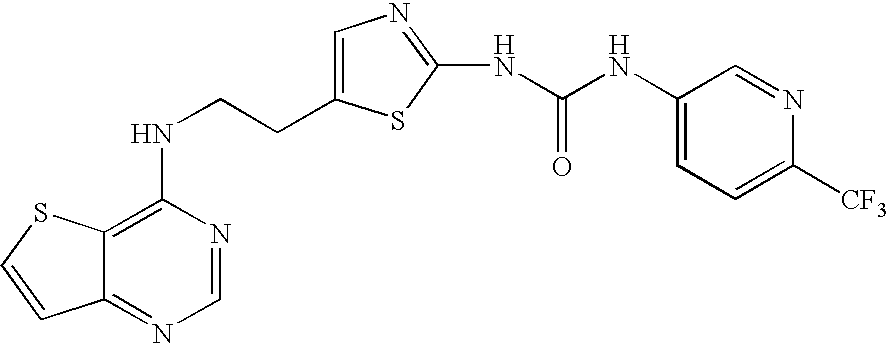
C(CNC1=C2C(=NC=N1)C=CS2)C1=CN=C(NC(=O)NC2=CC=C([CF3])N=C2)S1
